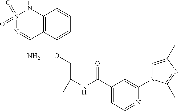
C12=C(C(OCC(NC(C3=CC=NC(N4C=C(C)N=C4C)=C3)=O)(C)C)=CC=C1)C(N)=NS(=O)(=O)N2
